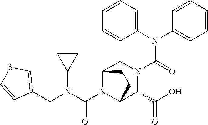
C(N1C2C(C(O)=O)N(C(N(C3=CC=CC=C3)C3=CC=CC=C3)=O)CC1CC2)(N(CC1=CSC=C1)C1CC1)=O
